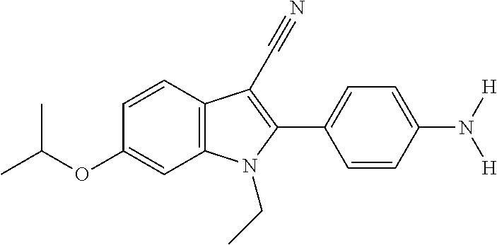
C1=C(OC(C)C)C=CC2=C1N(CC)C(C1=CC=C(N([H])[H])C=C1)=C2C#N
